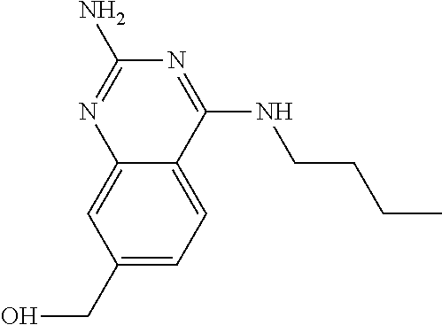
C1(CO)=CC=C2C(=C1)N=C(N)N=C2NCCCC
